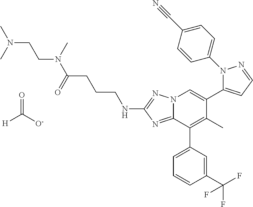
N12C(=NC(NCCCC(N(C)CCN(C)C)=O)=N1)C(C1=CC=CC(C(F)(F)F)=C1)=C(C)C(C1=CC=NN1C1=CC=C(C#N)C=C1)=C2.[H]C([O-])=O
